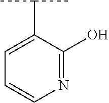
N1=C(O)C(C(C)C)=CC=C1
